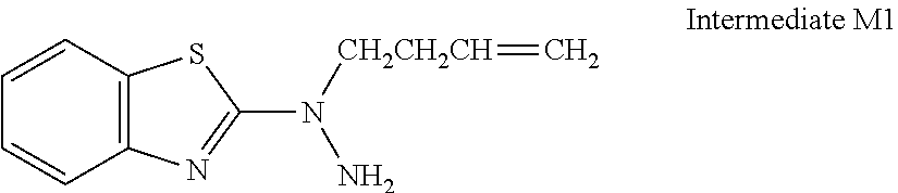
C1(N([CH2CH2CH]=C)N)=NC2=C(S1)C=CC=C2
